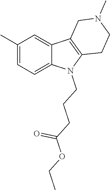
C1(C)=CC=C2C(=C1)C1=C(N2CCCC(OCC)=O)CCN(C)C1
